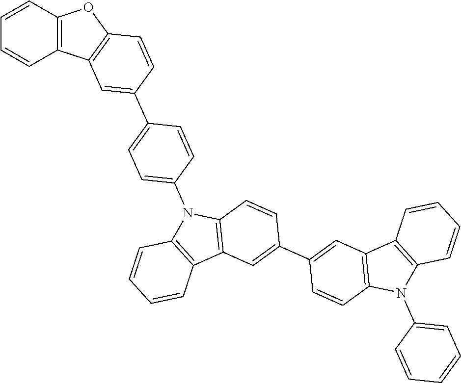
C12=C(C3=C(O1)C=CC(C1=CC=C(N4C5=C(C6=C4C=CC(C4=CC7=C(C=C4)N(C4=CC=CC=C4)C4=C7C=CC=C4)=C6)C=CC=C5)C=C1)=C3)C=CC=C2
